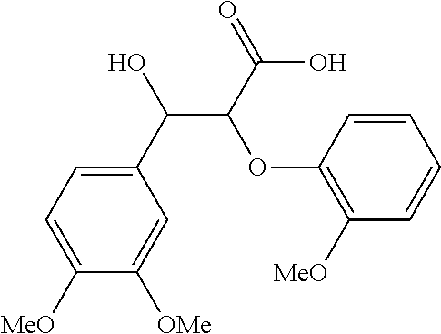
C1([MeO])=CC=C(C(C(C(O)=O)OC2=C([MeO])C=CC=C2)O)C=C1[OMe]
